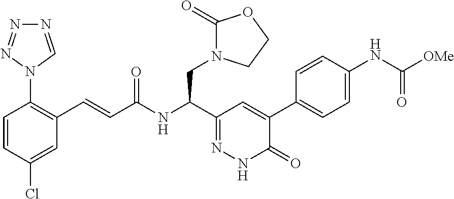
C1=CC(Cl)=CC(C=CC(NC(C2=NNC(=O)C(C3=CC=C(NC([OMe])=O)C=C3)=C2)CN2C(=O)OCC2)=O)=C1N1N=NN=C1
